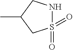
CC1CS(=O)(=O)NC1
